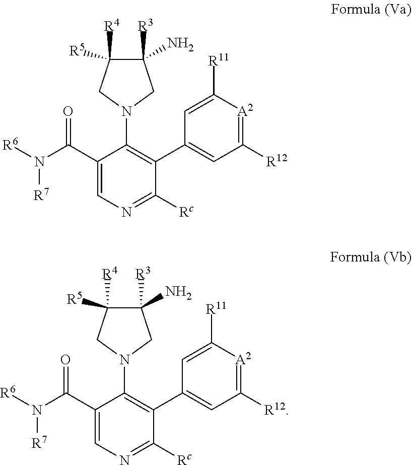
C1([R3])(N)C([R4])([R5])CN(C2=C(C3=CC([R12])=[A2]C([R11])=C3)C([Rc])=NC=C2C(N([R6])[R7])=O)C1.C1([R3])(N)C([R4])([R5])CN(C2=C(C3=CC([R12])=[A2]C([R11])=C3)C([Rc])=NC=C2C(N([R6])[R7])=O)C1
